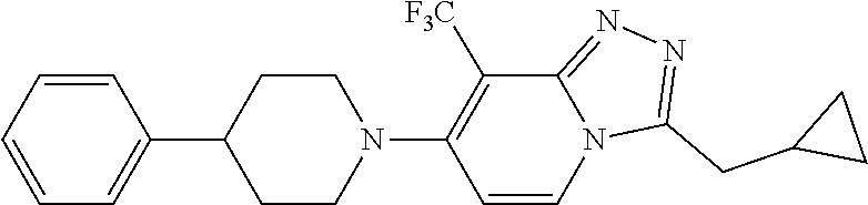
C1=CC(C2CCN(C3=C([F3C])C4=NN=C(CC5CC5)N4C=C3)CC2)=CC=C1
